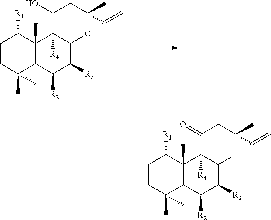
C1CC(C)(C)C2C(C)(C1[R1])C1([R4])C(C([R3])C2[R2])OC(C)(C=C)CC1O.C1CC(C)(C)C2C(C)(C1[R1])C1([R4])C(C([R3])C2[R2])OC(C)(C=C)CC1=O
